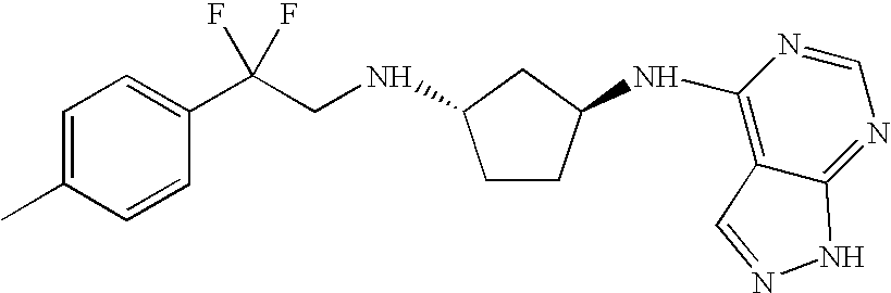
C1CC(NC2=C3C(=NC=N2)NN=C3)CC1NCC(C1=CC=C(C)C=C1)(F)F
